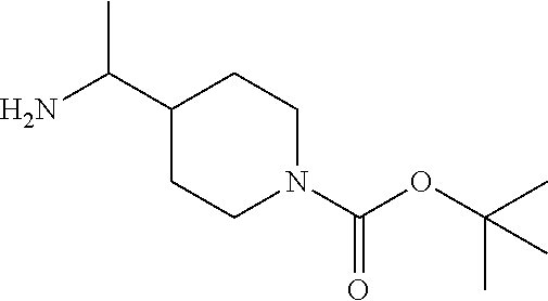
C1(C(N)C)CCN(C(=O)OC(C)(C)C)CC1
